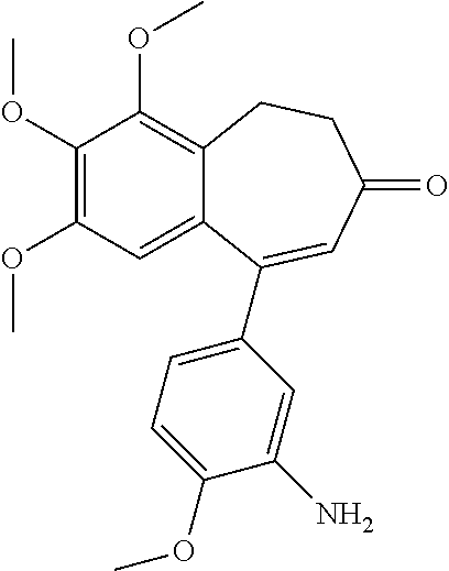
C1(OC)=C(OC)C=C2C(=C1OC)CCC(=O)C=C2C1=CC=C(OC)C(N)=C1
